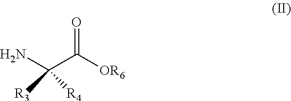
NC(C([OR6])=O)([R3])[R4]
